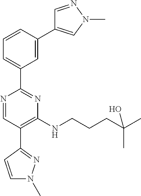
C1=C(C2=CN(C)N=C2)C=CC=C1C1=NC(NCCCC(C)(O)C)=C(C2=NN(C)C=C2)C=N1
